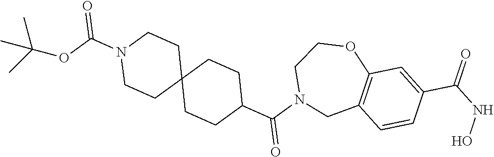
C1(C(=O)N2CC3=C(OCC2)C=C(C(=O)NO)C=C3)CCC2(CC1)CCN(C(OC(C)(C)C)=O)CC2
